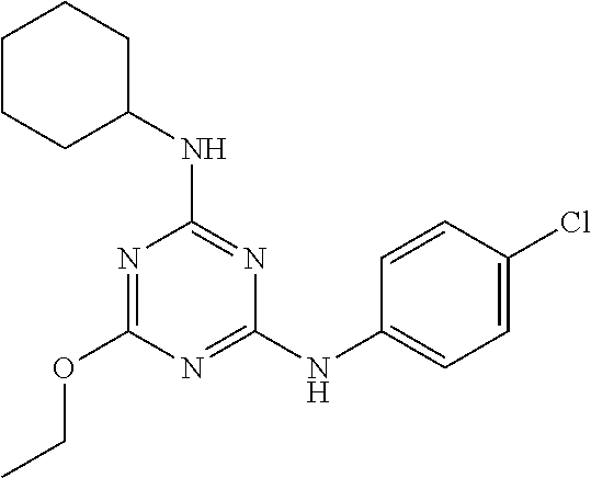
N1=C(NC2=CC=C(Cl)C=C2)N=C(NC2CCCCC2)N=C1OCC
